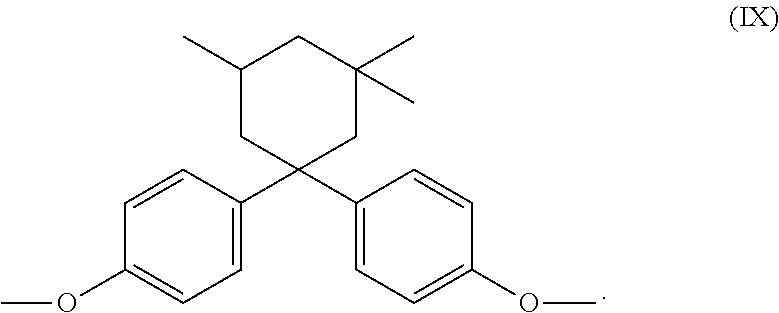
C1(C2=CC=C(OC)C=C2)(C2=CC=C(OC)C=C2)CC(C)(C)CC(C)C1
